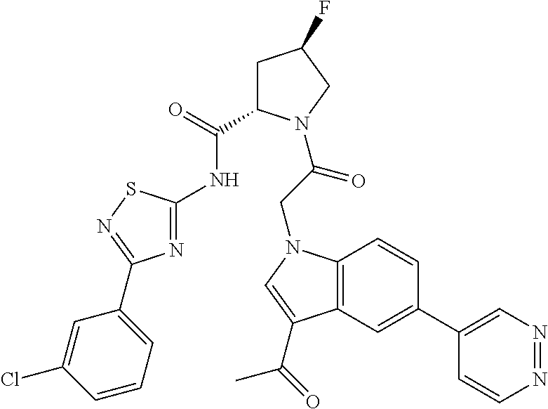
C1(C2=CC3=C(C=C2)N(CC(=O)N2C(C(=O)NC4=NC(C5=CC=CC(Cl)=C5)=NS4)CC(F)C2)C=C3C(=O)C)=CN=NC=C1
